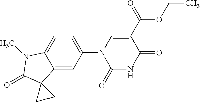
C12=CC=C(N3C(=O)NC(=O)C(C(OCC)=O)=C3)C=C1C1(C(=O)N2C)CC1
